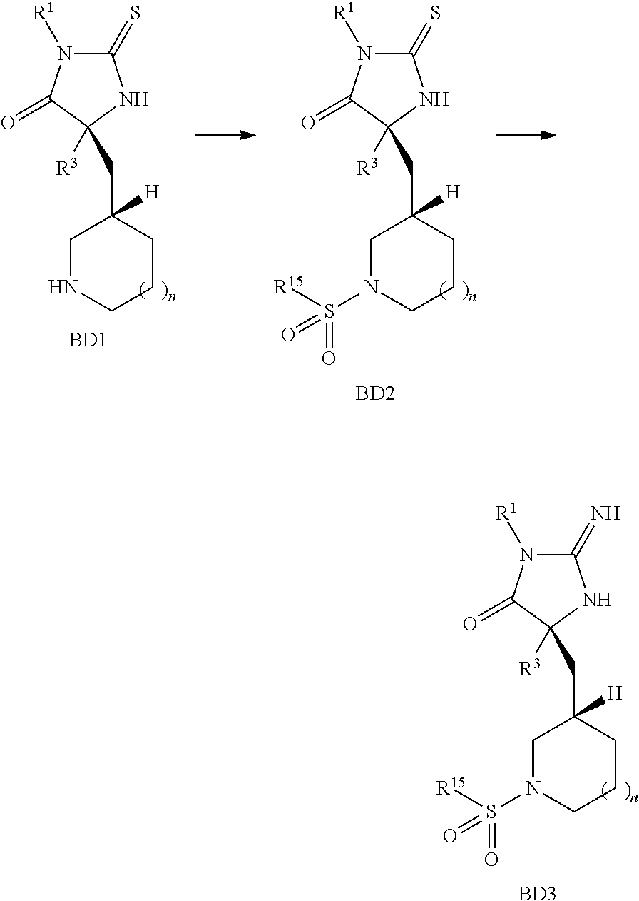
C1(=S)N([R1])C(=O)C([R3])(CC2([H])CNCCC2)N1.[BD1].C1(=S)N([R1])C(=O)C([R3])(CC2([H])CN(S([R15])(=O)=O)CCC2)N1.[BD2].C1(=N)N([R1])C(=O)C([R3])(CC2([H])CN(S([R15])(=O)=O)CCC2)N1.[BD3]
